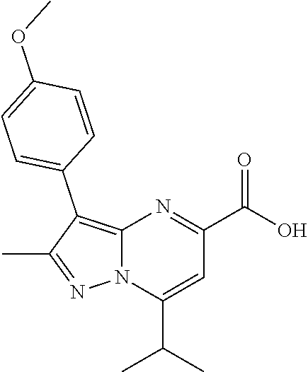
N12C(=C(C3=CC=C(OC)C=C3)C(C)=N1)N=C(C(O)=O)C=C2C(C)C
